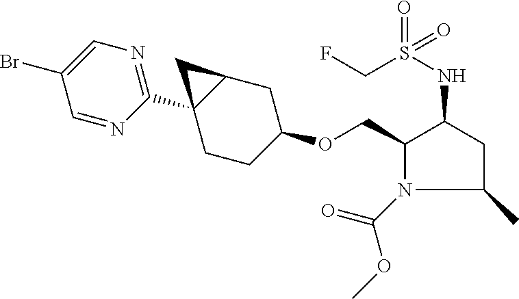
C1(COC2CCC3(C4=NC=C(Br)C=N4)C(C2)C3)N(C(=O)OC)C(C)CC1NS(=O)(CF)=O
